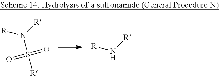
N(S([R])(=O)=O)([R])[R].[R]N[R]
